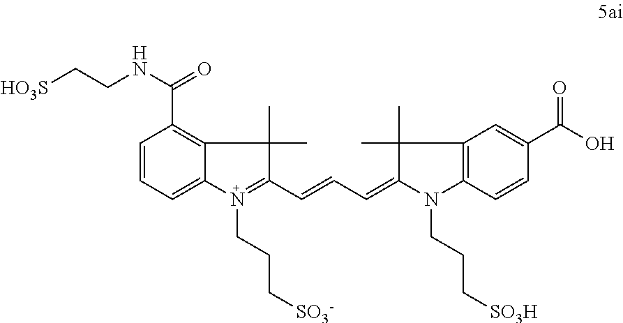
C1=CC=C2C(=C1C(=O)NCC[HO3S])C(C)(C)C(C=CC=C1N(CCC[SO3H])C3=C(C=C(C(O)=O)C=C3)C1(C)C)=N2CCC[SO3-]
